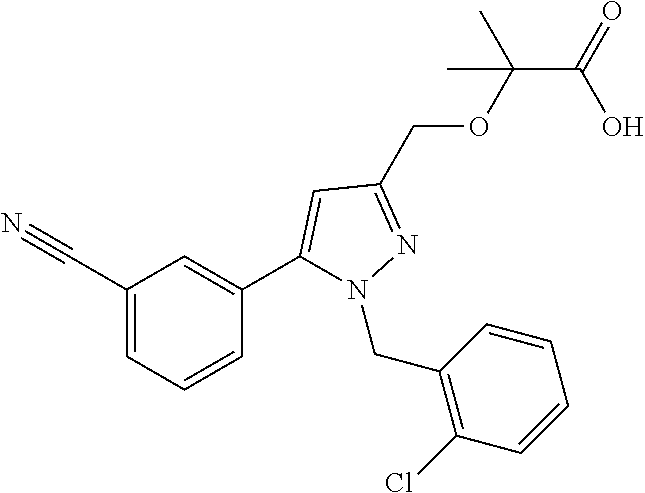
C(C(OCC1=NN(CC2=C(Cl)C=CC=C2)C(C2=CC(C#N)=CC=C2)=C1)(C)C)(=O)O
